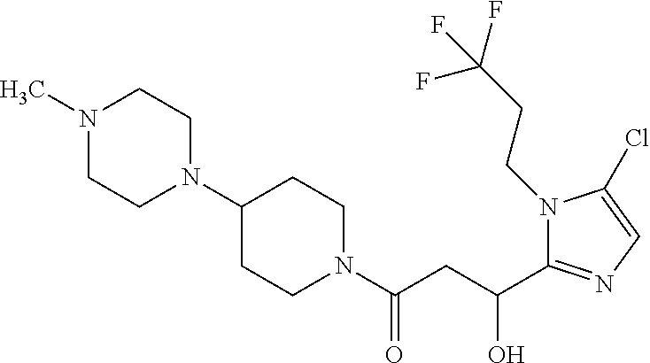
C1(N2CCN(C)CC2)CCN(C(CC(C2=NC=C(Cl)N2CCC(F)(F)F)O)=O)CC1
